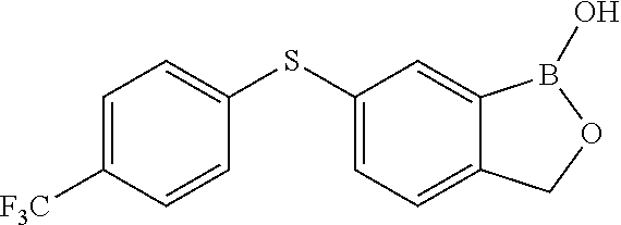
C1=C2C(=CC=C1SC1=CC=C([F3C])C=C1)COB2O
